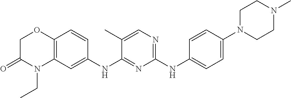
C1(NC2=CC=C(N3CCN(C)CC3)C=C2)=NC=C(C)C(NC2=CC3=C(C=C2)OCC(=O)N3CC)=N1
